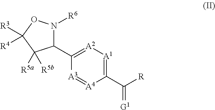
C1(C([R])=[G1])=[A1][A2]=C(C2N([R6])OC([R3])([R4])C2([R5a])[R5b])[A3]=[A4]1
